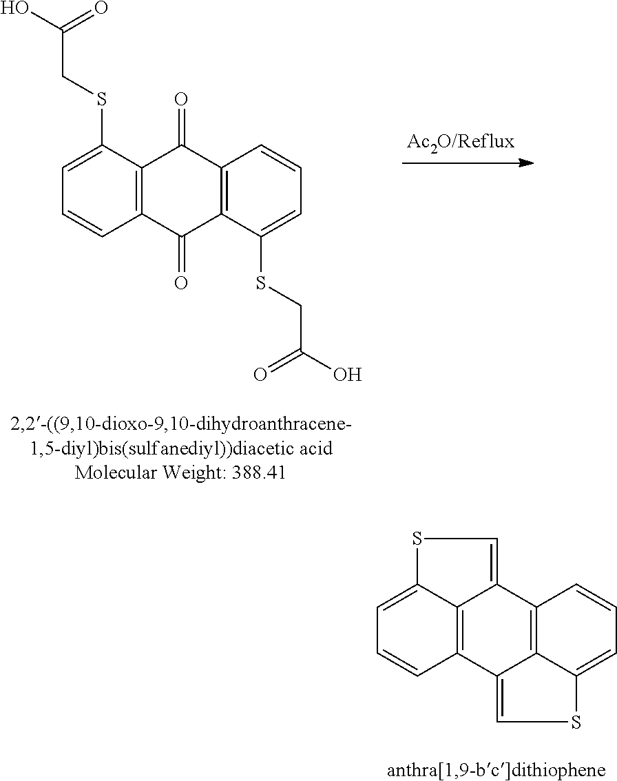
C12=C(C(SCC(O)=O)=CC=C1)C(=O)C1=C(C2=O)C(SCC(O)=O)=CC=C1.C1=C2C3=C(C=C1)C1=CSC4=CC=CC(=C14)C3=CS2
